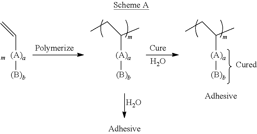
O.C([(A)a][(B)b])(CC)C.C([(A)a][(B)b])(CC)C.C([(A)a][(B)b])=C.O
